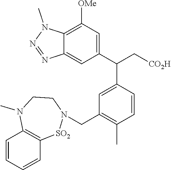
C1(C(C[CO2H])C2=CC(CN3CCN(C)C4=C([SO2]3)C=CC=C4)=C(C)C=C2)=CC([OMe])=C2C(=C1)N=NN2C
